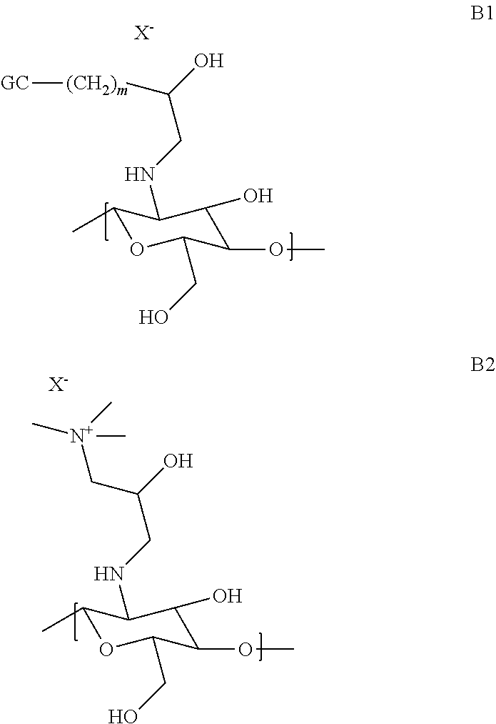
C1(C)OC(CO)C(OC)C(O)C1NCC(O)[(CH2)m][GC].[X-].C1(C)OC(CO)C(OC)C(O)C1NCC(O)C[N+](C)(C)C.[X-]
